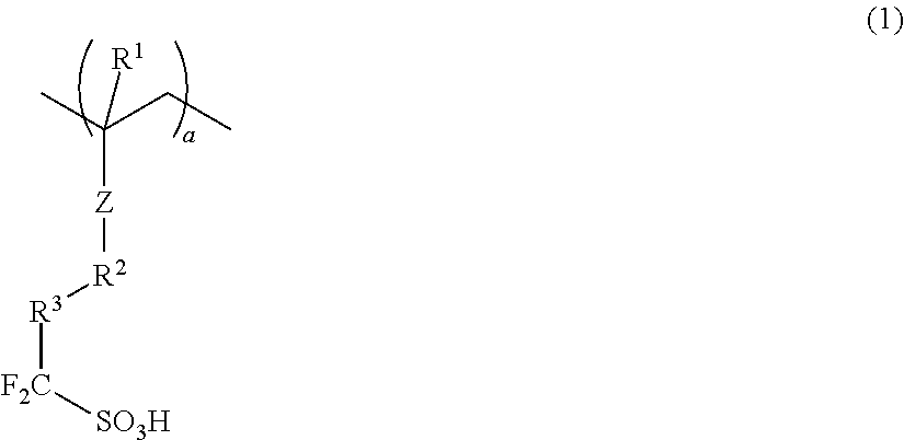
[F2C]([SO3H])[R3][R2][Z]C(C)(CC)[R1]
